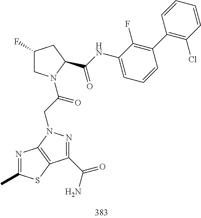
C(=O)(NC1=CC=CC(C2=C(Cl)C=CC=C2)=C1F)C1N(C(CN2C3=C(SC(C)=N3)C(C(N)=O)=N2)=O)CC(F)C1
